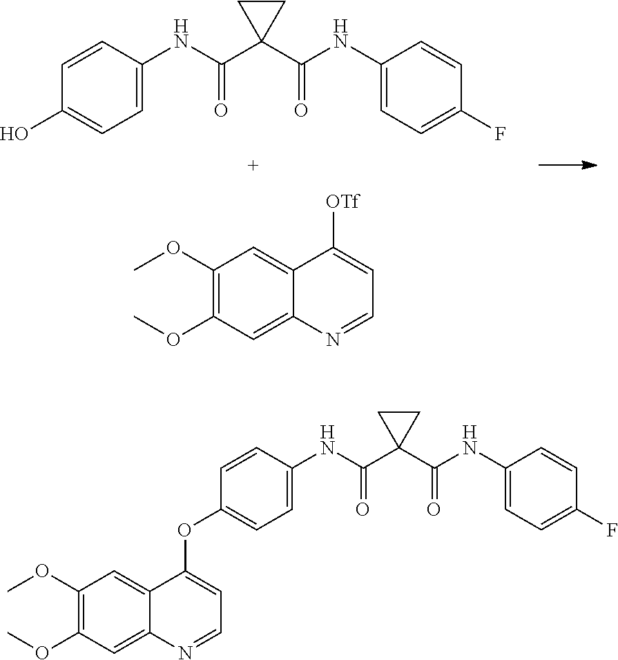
C1(OC)=C(OC)C=C2C(=C1)N=CC=C2[OTf].OC1=CC=C(NC(C2(C(NC3=CC=C(F)C=C3)=O)CC2)=O)C=C1.C1(OC)=C(OC)C=C2C(=C1)N=CC=C2OC1=CC=C(NC(C2(C(NC3=CC=C(F)C=C3)=O)CC2)=O)C=C1
